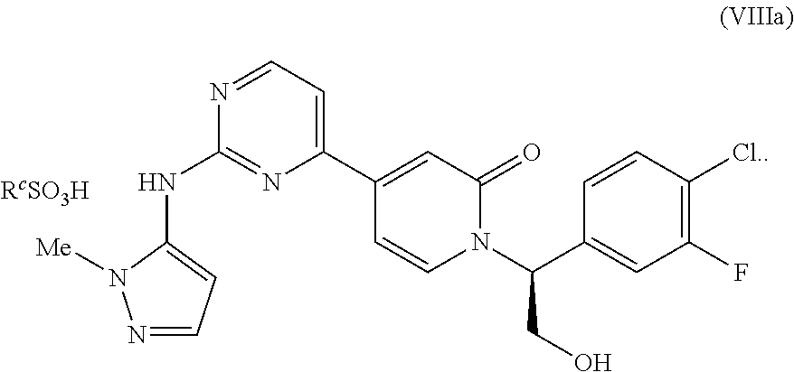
N1=CC=C(NC2=NC(C3=CC(=O)N(C(C4=CC(F)=C([Cl.])C=C4)CO)C=C3)=CC=N2)N1[Me]
